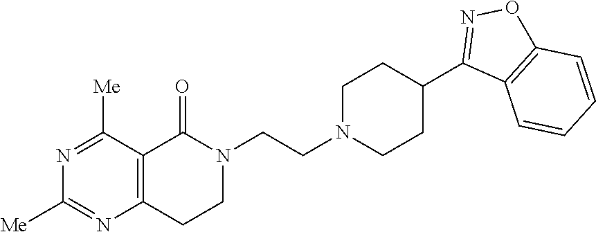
N1(CCN2CCC(C3=NOC4=C3C=CC=C4)CC2)C(=O)C2=C(CC1)N=C([Me])N=C2[Me]
